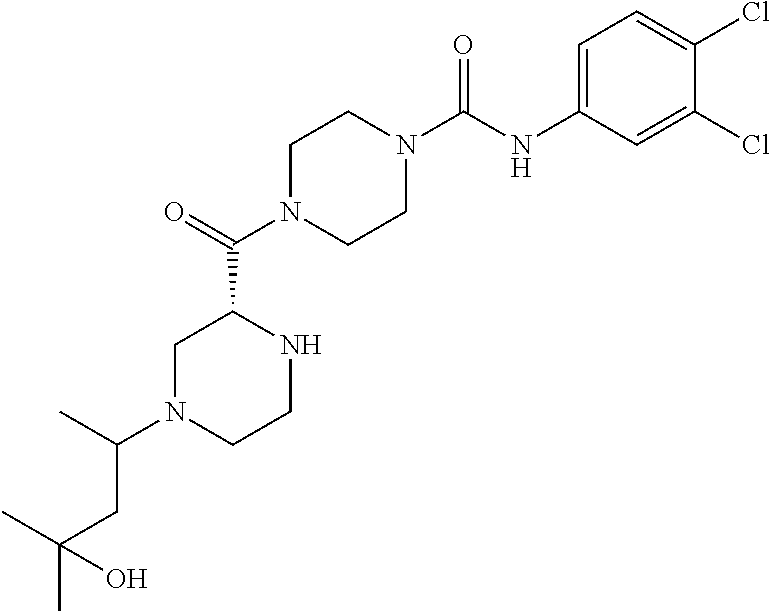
C1N(C(C2CN(C(CC(C)(C)O)C)CCN2)=O)CCN(C(NC2=CC=C(Cl)C(Cl)=C2)=O)C1
